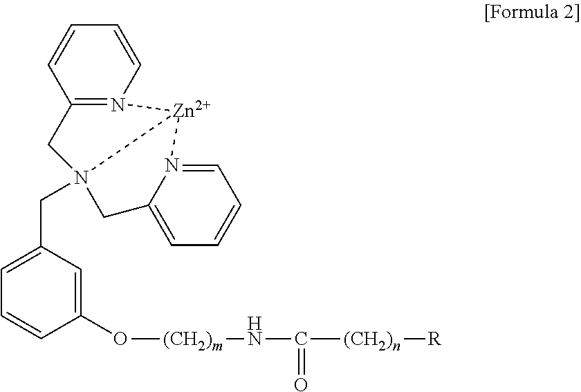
C1=C(CN23CC4=CC=CC=N4[Zn]2N2=C(C3)C=CC=C2)C=C(O[(CH2)m]NC([(CH2)n][R])=O)C=C1
